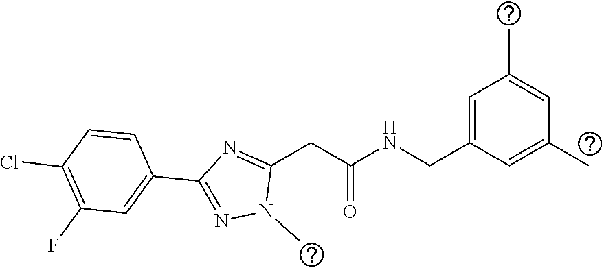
C(NC(CC1=NC(C2=CC(F)=C(Cl)C=C2)=NN1C)=O)C1=CC(C)=CC(C)=C1
